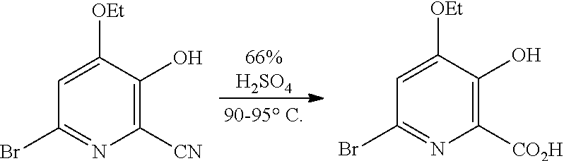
[66%H2SO4].C1([CN])=C(O)C([OEt])=CC(Br)=N1.C1([CO2H])=C(O)C([OEt])=CC(Br)=N1
